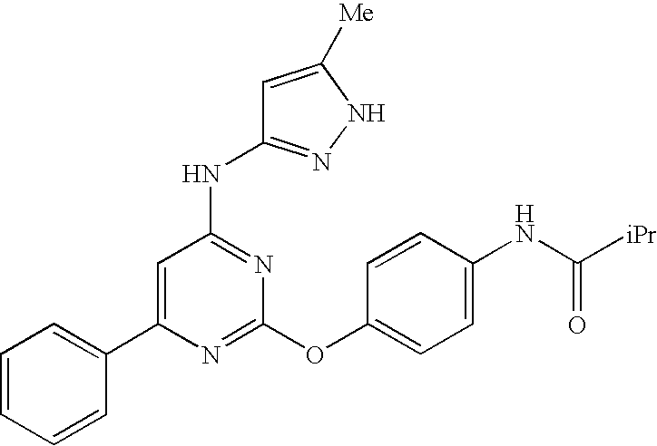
C1(C2=CC=CC=C2)=CC(NC2=NNC([Me])=C2)=NC(OC2=CC=C(NC([iPr])=O)C=C2)=N1
